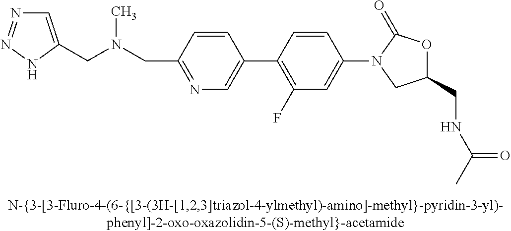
N(CC1=NC=C(C2=C(F)C=C(N3CC(CNC(C)=O)OC3=O)C=C2)C=C1)(CC1=CN=NN1)C
